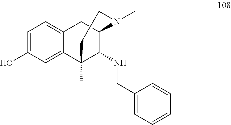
C1=C(O)C=C2C(=C1)CC1C(NCC3=CC=CC=C3)C2(C)CCN1C
